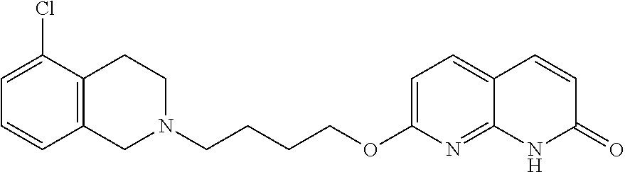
C12=C(CCN(CCCCOC3=CC=C4C(=N3)NC(=O)C=C4)C1)C(Cl)=CC=C2
